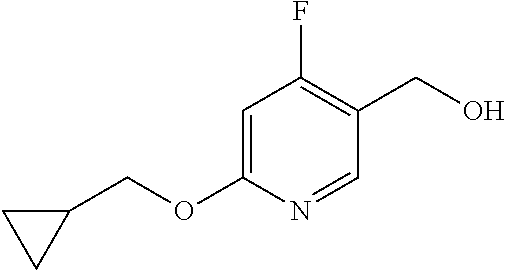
C1=C(OCC2CC2)N=CC(CO)=C1F
